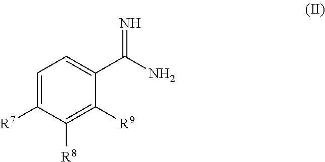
C1=C([R7])C([R8])=C([R9])C(C(N)=N)=C1
